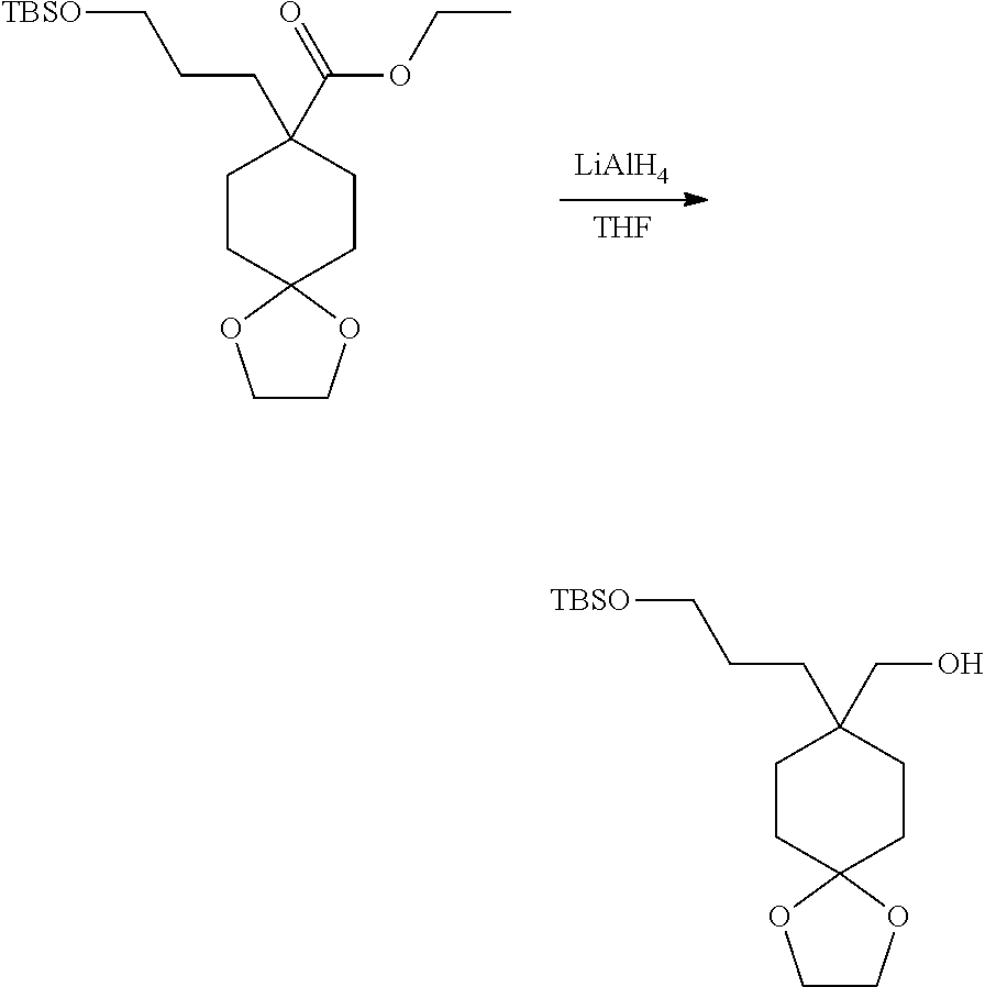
[THF].[LiAlH4].C1CC2(CCC1(CCC[TBSO])C(OCC)=O)OCCO2.C1CC2(CCC1(CCC[TBSO])CO)OCCO2
